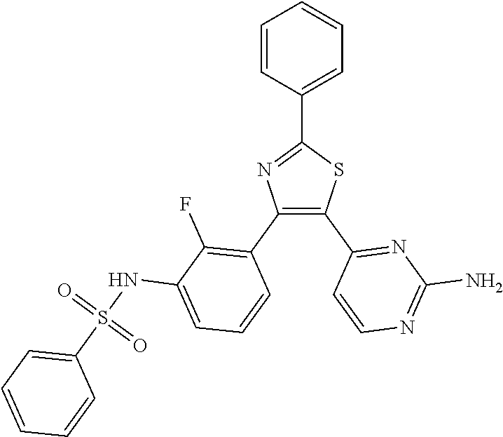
C1=C(C2=NC(C3=C(F)C(NS(C4=CC=CC=C4)(=O)=O)=CC=C3)=C(C3=NC(N)=NC=C3)S2)C=CC=C1
